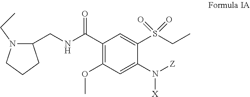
C1(N([Z])[X])=CC(OC)=C(C(NCC2N(CC)CCC2)=O)C=C1S(CC)(=O)=O
